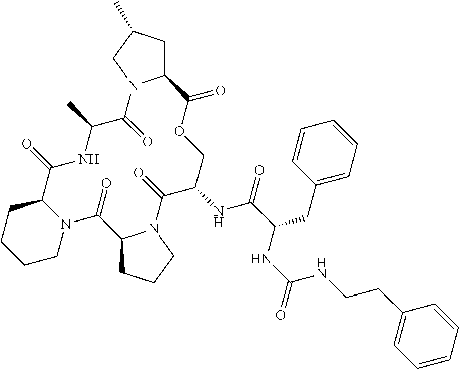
C1CN2C(CC1)C(=O)NC(C)C(=O)N1C(CC(C)C1)C(=O)OCC(NC(=O)C(CC1=CC=CC=C1)NC(NCCC1=CC=CC=C1)=O)C(=O)N1C(C2=O)CCC1
